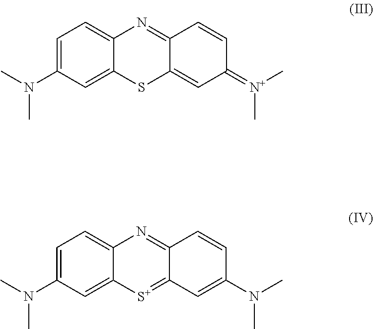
C1=C(N(C)C)C=C2C(=C1)N=C1C(=CC(=[N+](C)C)C=C1)S2.C1=C(N(C)C)C=C2C(=C1)N=C1C(=[S+]2)C=C(N(C)C)C=C1
